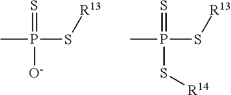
CP(S[R13])(=S)[O-].CP(S[R13])(=S)S[R14]
